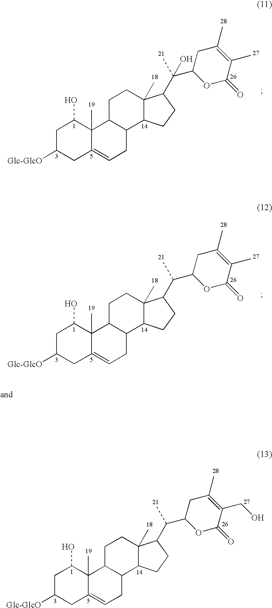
C1C([Glc-GlcO])CC2=CCC3C(C2(C)C1O)CCC1(C)C3CCC1C(C1OC(=O)C(C)=C(C)C1)(O)C.C1C([Glc-GlcO])CC2=CCC3C(C2(C)C1O)CCC1(C)C3CCC1C(C1OC(=O)C(C)=C(C)C1)C.C1C([Glc-GlcO])CC2=CCC3C(C2(C)C1O)CCC1(C)C3CCC1C(C1OC(=O)C(CO)=C(C)C1)C
